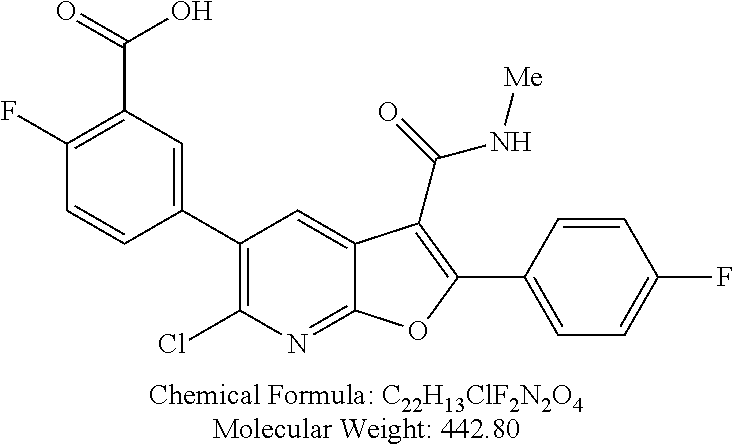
C1(C2=CC(C(O)=O)=C(F)C=C2)=C(Cl)N=C2C(=C1)C(C(=O)N[Me])=C(C1=CC=C(F)C=C1)O2
